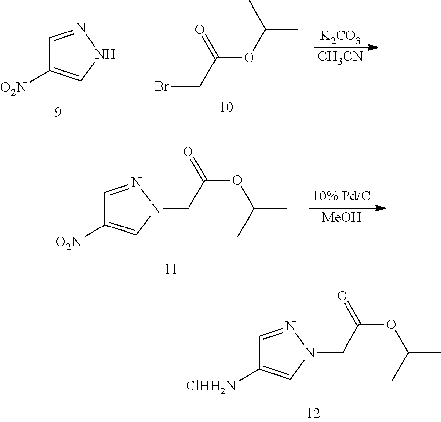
C1=NN(CC(OC(C)C)=O)C=C1[ClHH2N].C1=NN(CC(OC(C)C)=O)C=C1[O2N].[MeOH].C1=NNC=C1[O2N].BrCC(OC(C)C)=O.[K2CO3].[CH3CN]
